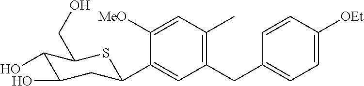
C1([MeO])=CC(C)=C(CC2=CC=C([OEt])C=C2)C=C1C1CC(O)C(O)C(CO)S1
